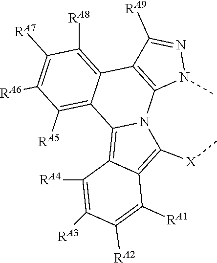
C1([RA8])=C2C3=C(N4C(=C5C(=C4[X]C)C([RA1])=C([RA2])C([RA3])=C5[RA4])C2=C([RA5])C([RA6])=C1[RA7])N(C)N=C3[RA9]
